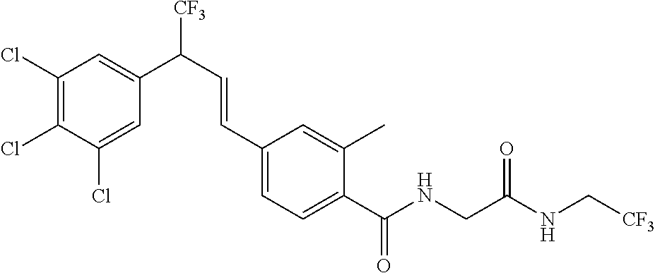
C1(Cl)=C(Cl)C(Cl)=CC(C([CF3])C=CC2=CC=C(C(NCC(NC[CF3])=O)=O)C(C)=C2)=C1
